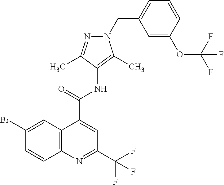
C12=C(N=C(C(F)(F)F)C=C1C(=O)NC1=C(C)N(CC3=CC=CC(OC(F)(F)F)=C3)N=C1C)C=CC(Br)=C2
